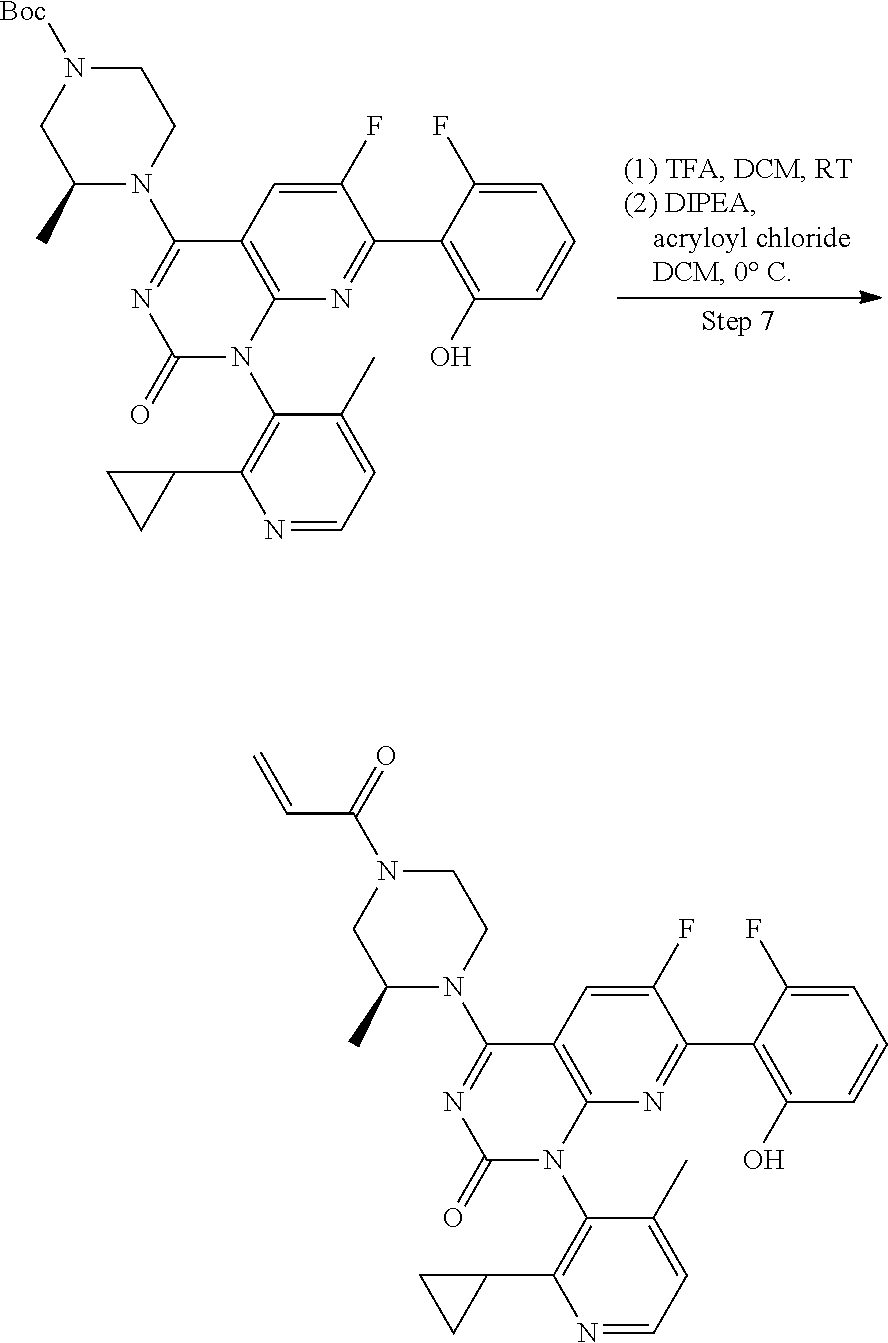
C12=C(N=C(C3=C(O)C=CC=C3F)C(F)=C1)N(C1=C(C3CC3)N=CC=C1C)C(=O)N=C2N1CCN([Boc])CC1C.C12=C(N=C(C3=C(O)C=CC=C3F)C(F)=C1)N(C1=C(C3CC3)N=CC=C1C)C(=O)N=C2N1CCN(C(=O)C=C)CC1C
